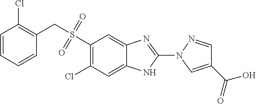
O=S(=O)(CC1=C(Cl)C=CC=C1)C1=C(Cl)C=C2C(=C1)N=C(N1C=C(C(=O)O)C=N1)N2
